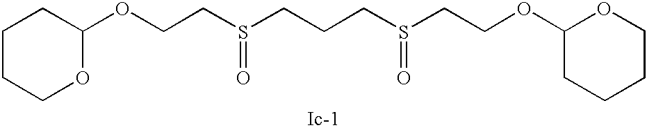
C(CS(=O)CCCS(=O)CCOC1CCCCO1)OC1CCCCO1
